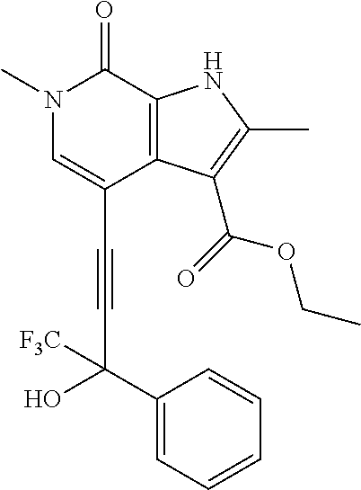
N1(C)C=C(C#CC(O)(C2=CC=CC=C2)[F3C])C2=C(C1=O)NC(C)=C2C(=O)OCC
